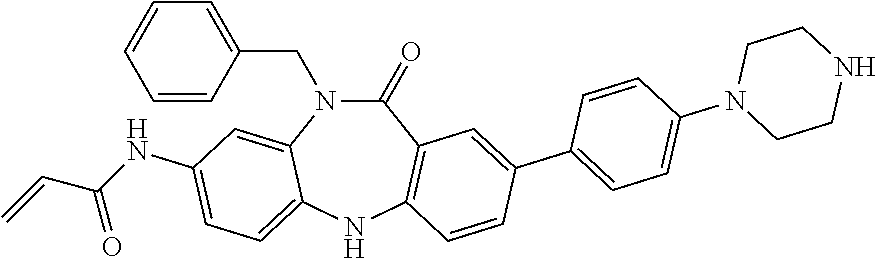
C1(CN2C(=O)C3=C(NC4=CC=C(NC(C=C)=O)C=C24)C=CC(C2=CC=C(N4CCNCC4)C=C2)=C3)=CC=CC=C1
